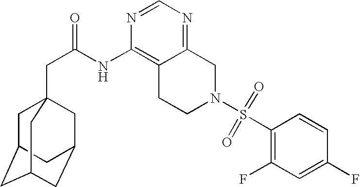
C1C2CC3CC(CC1(CC(=O)NC1=C4C(=NC=N1)CN(S(C1=C(F)C=C(F)C=C1)(=O)=O)CC4)C3)C2
